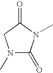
N1(C)C(=O)N(C)C(=O)C1
